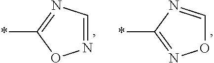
*C1=NC=NO1.*C1=NOC=N1
